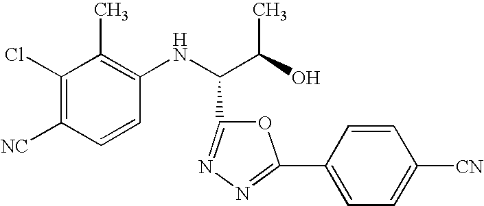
C1(Cl)=C([NC])C=CC(NC(C(O)C)C2=NN=C(C3=CC=C([CN])C=C3)O2)=C1C
